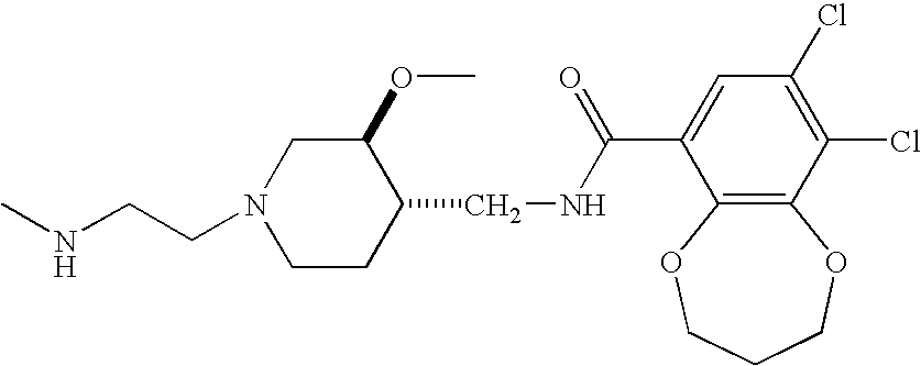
CNCCN1CCC(CNC(C2=CC(Cl)=C(Cl)C3=C2OCCCO3)=O)C(OC)C1
